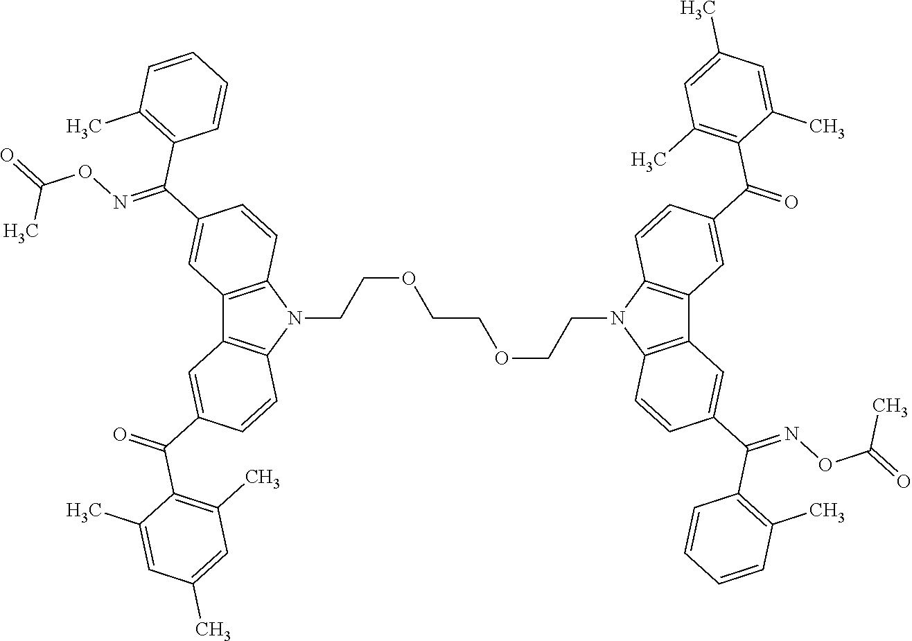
C12=C(N(CCOCCOCCN3C4=C(C5=C3C=CC(C(C3=C(C)C=CC=C3)=NOC(=O)C)=C5)C=C(C(=O)C3=C(C)C=C(C)C=C3C)C=C4)C3=C1C=C(C(=O)C1=C(C)C=C(C)C=C1C)C=C3)C=CC(C(C1=C(C)C=CC=C1)=NOC(=O)C)=C2
